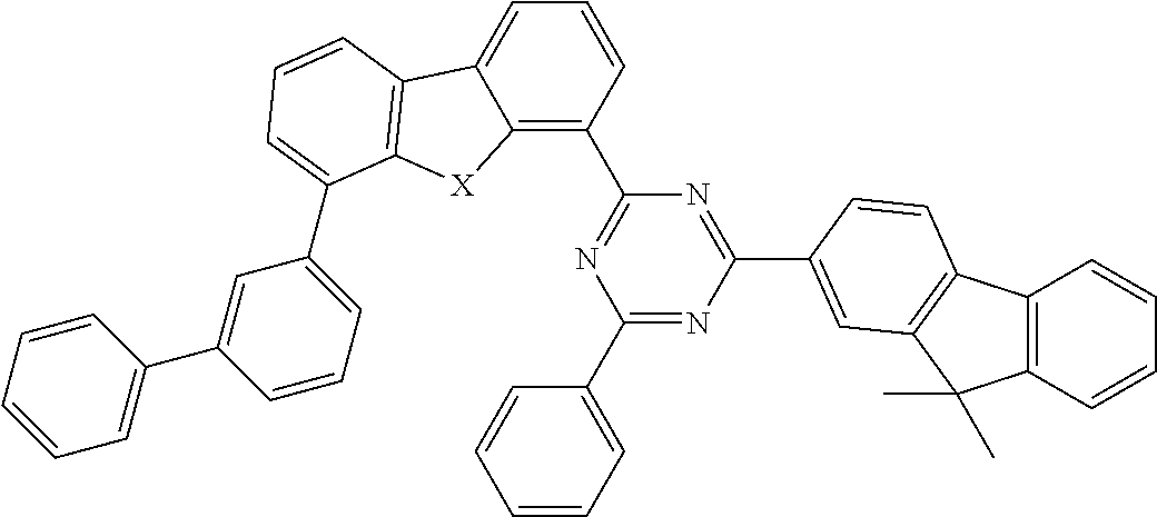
C1(C2=CC=CC3=C2[X]C2=C(C4=NC(C5=CC=CC=C5)=NC(C5=CC6=C(C7=C(C=CC=C7)C6(C)C)C=C5)=N4)C=CC=C23)=CC=CC(C2=CC=CC=C2)=C1
